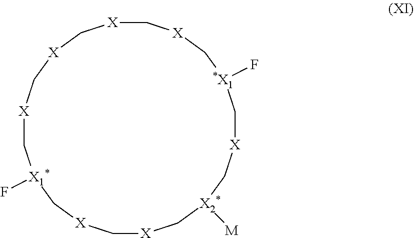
[X]1C[X2*]([M])C[X]C[*X1](F)C[X]C[X]C[X]C[X]C[X1*](F)C[X]C1
